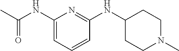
C1(NC(C)=O)=CC=CC(NC2CCN(C)CC2)=N1
